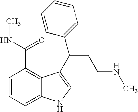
C1=CC=C2C(=C1C(=O)NC)C(C(C1=CC=CC=C1)CCNC)=CN2
